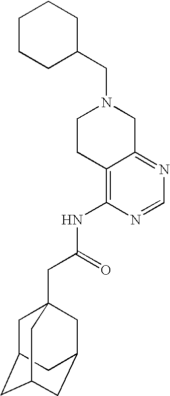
C1(CN2CC3=NC=NC(NC(CC45CC6CC(CC(C4)C6)C5)=O)=C3CC2)CCCCC1
